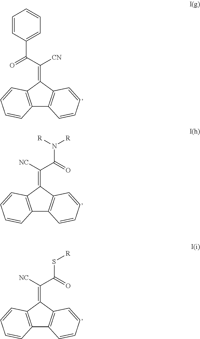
C12=C(C(=C(C(=O)C3=CC=CC=C3)[CN])C3=C1C=CC=C3)C=CC=C2.C12=C(C(=C([NC])C(=O)N([R])[R])C3=C1C=CC=C3)C=CC=C2.C12=C(C(=C([NC])C(=O)S[R])C3=C1C=CC=C3)C=CC=C2
